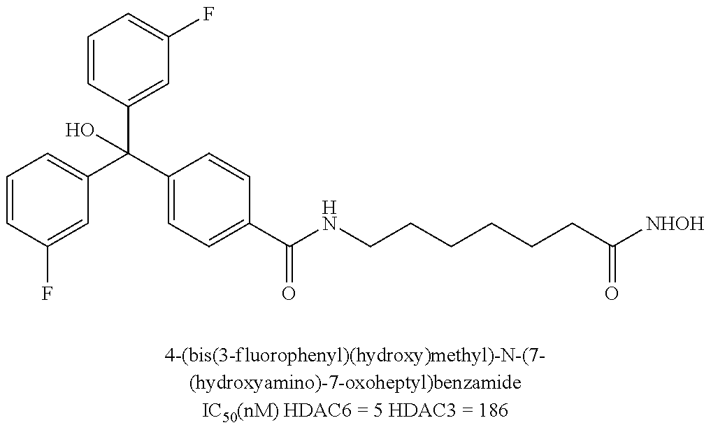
C1=CC(F)=CC(C(C2=CC=C(C(NCCCCCCC([NHOH])=O)=O)C=C2)(C2=CC(F)=CC=C2)O)=C1
